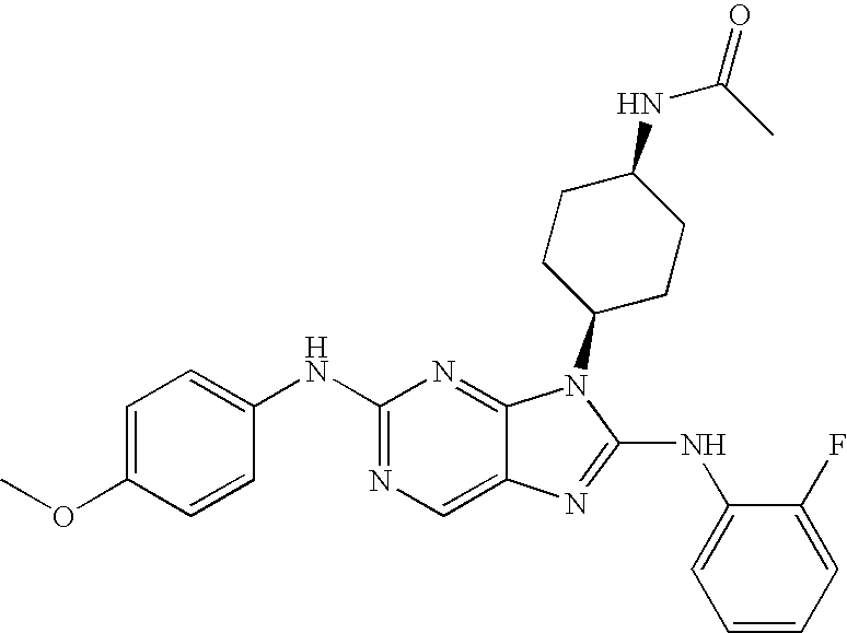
C1(NC2=CC=C(OC)C=C2)=NC=C2C(=N1)N(C1CCC(NC(C)=O)CC1)C(NC1=CC=CC=C1F)=N2
